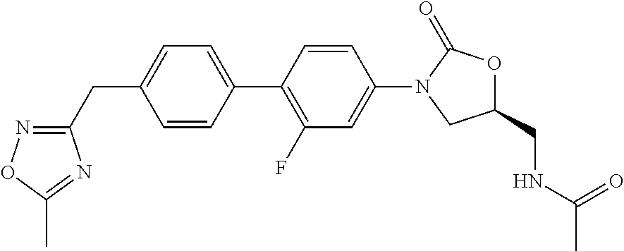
C(C1=CC=C(C2=C(F)C=C(N3CC(CNC(C)=O)OC3=O)C=C2)C=C1)C1=NOC(C)=N1
